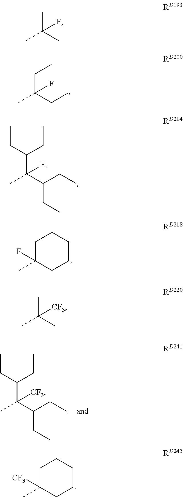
CC(CC)(CC)F.CC(C(CC)CC)(C(CC)CC)F.C1C(C)(F)CCCC1.C1C(C)([CF3])CCCC1.CC(C(CC)CC)(C(CC)CC)[CF3].CC(C)(C)F.CC(C)(C)[CF3]
